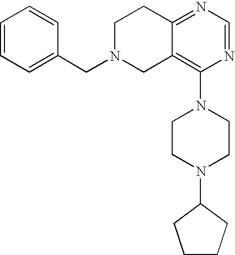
C1=CC=CC(CN2CCC3=NC=NC(N4CCN(C5CCCC5)CC4)=C3C2)=C1
